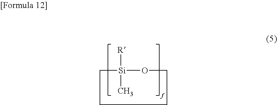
[R][Si]1(C)OCCCCC1
